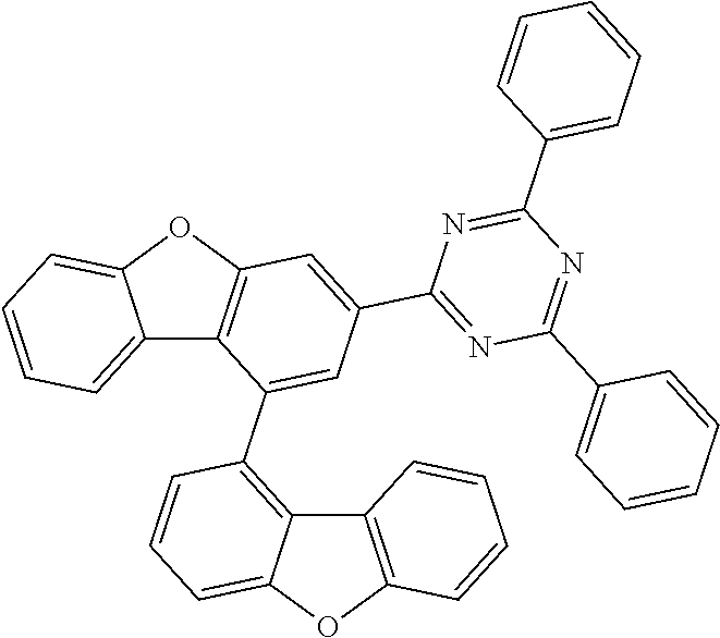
C12=CC=CC=C1OC1=C2C(C2=C3C(=CC=C2)OC2=C3C=CC=C2)=CC(C2=NC(C3=CC=CC=C3)=NC(C3=CC=CC=C3)=N2)=C1
